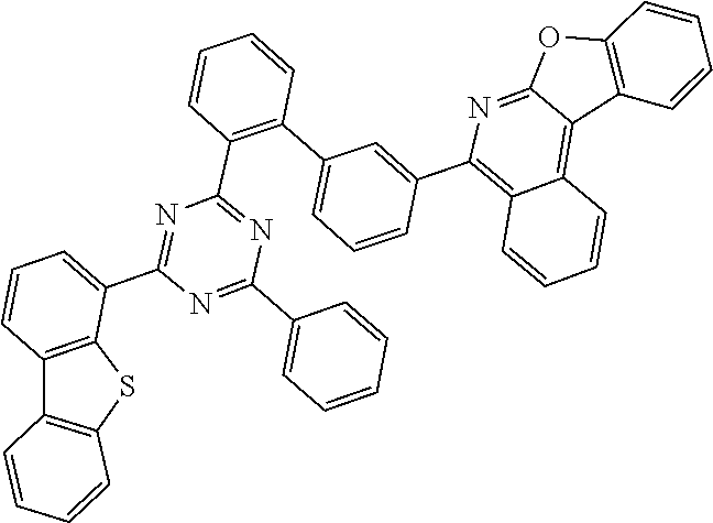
C1(C2=CC=CC3=C2SC2=C3C=CC=C2)=NC(C2=C(C3=CC=CC(C4=C5C(=C6C7=C(C=CC=C7)OC6=N4)C=CC=C5)=C3)C=CC=C2)=NC(C2=CC=CC=C2)=N1
